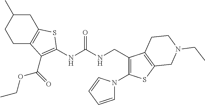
C1C2=C(CC(C)C1)SC(NC(NCC1=C(N3C=CC=C3)SC3=C1CCN(CC)C3)=O)=C2C(OCC)=O
